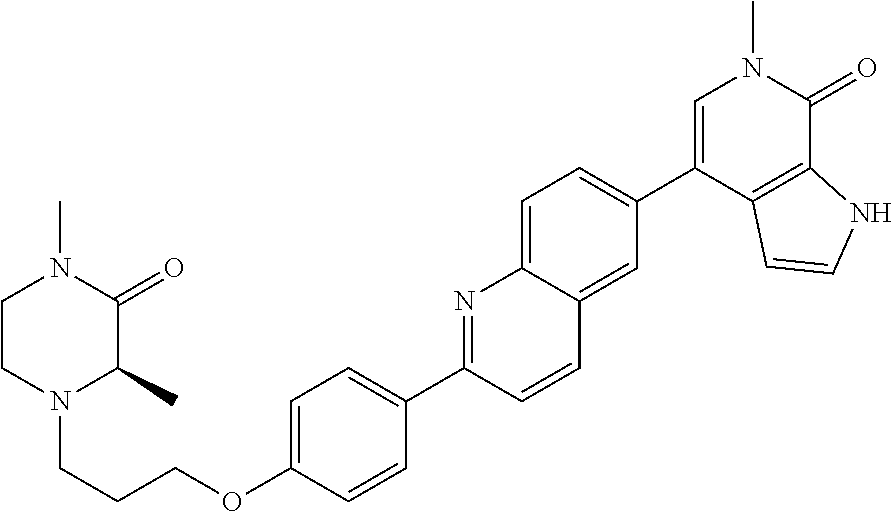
C(OC1=CC=C(C2=NC3=CC=C(C4=CN(C)C(=O)C5=C4C=CN5)C=C3C=C2)C=C1)CCN1C(C)C(=O)N(C)CC1
